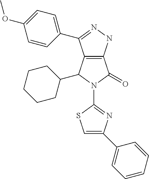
C12=C(NN=C1C1=CC=C(OC)C=C1)C(=O)N(C1=NC(C3=CC=CC=C3)=CS1)C2C1CCCCC1
